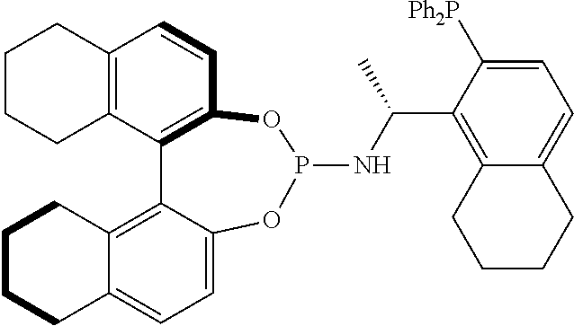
C1CC2=C(CC1)C=CC1=C2C2=C3C(=CC=C2OP(NC(C)C2=C4C(=CC=C2[Ph2P])CCCC4)O1)CCCC3
